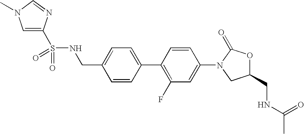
N(CC1=CC=C(C2=C(F)C=C(N3CC(CNC(C)=O)OC3=O)C=C2)C=C1)S(C1=CN(C)C=N1)(=O)=O
